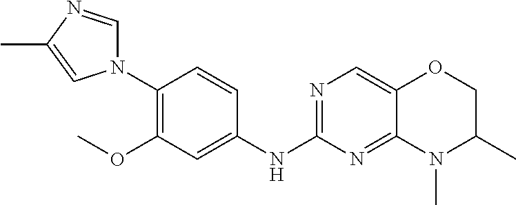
N1(C2=C(OC)C=C(NC3=NC=C4C(=N3)N(C)C(C)CO4)C=C2)C=NC(C)=C1
